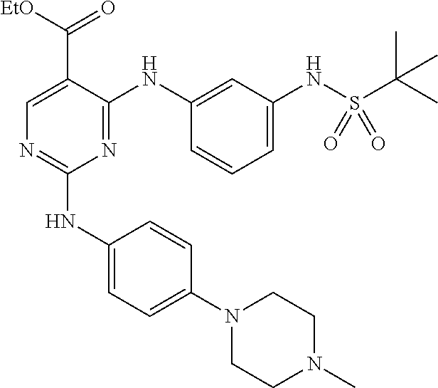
C1(NC2=CC=C(N3CCN(C)CC3)C=C2)=NC=C(C([EtO])=O)C(NC2=CC(NS(C(C)(C)C)(=O)=O)=CC=C2)=N1
